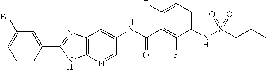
C1=C(Br)C=C(C2=NC3=C(N2)N=CC(NC(C2=C(F)C(NS(CCC)(=O)=O)=CC=C2F)=O)=C3)C=C1
